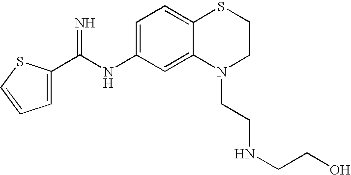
C1=C(C(NC2=CC=C3C(=C2)N(CCNCCO)CCS3)=N)SC=C1
